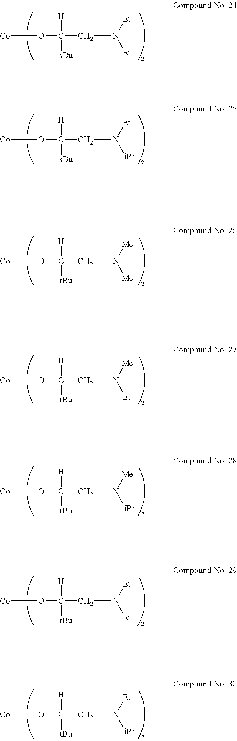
[Co]OC([H])([sBu])CN([Et])[Et].[Co]OC([H])([sBu])CN([Et])[iPr].[Co]OC([H])([tBu])CN([Me])[Me].[Co]OC([H])([tBu])CN([Me])[Et].[Co]OC([H])([tBu])CN([Me])[iPr].[Co]OC([H])([tBu])CN([Et])[Et].[Co]OC([H])([tBu])CN([Et])[iPr]
